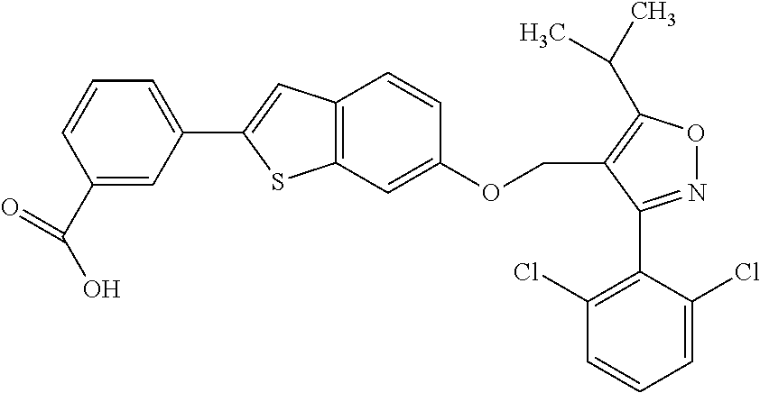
C12=C(C=C(OCC3=C(C(C)C)ON=C3C3=C(Cl)C=CC=C3Cl)C=C1)SC(C1=CC=CC(C(O)=O)=C1)=C2
